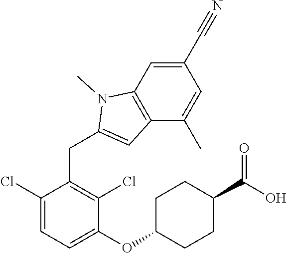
C1(C#N)=CC2=C(C(C)=C1)C=C(CC1=C(Cl)C(OC3CCC(C(O)=O)CC3)=CC=C1Cl)N2C
